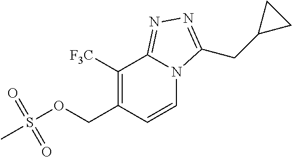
O(CC1=C([F3C])C2=NN=C(CC3CC3)N2C=C1)S(C)(=O)=O
